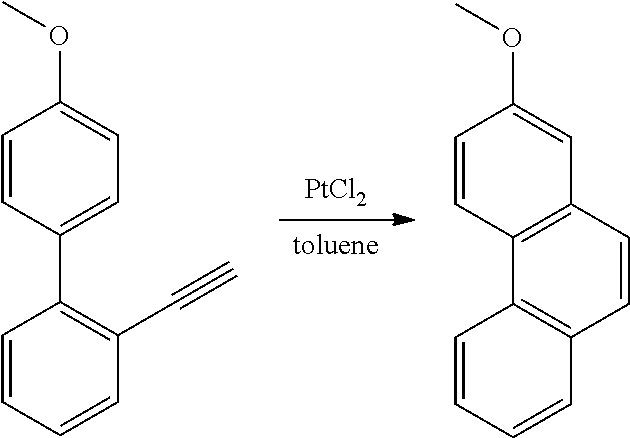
[PtCl2].[toluene].C1=CC=CC2=C1C1=C(C=C(OC)C=C1)C=C2.C1=CC=CC(C#C)=C1C1=CC=C(OC)C=C1
